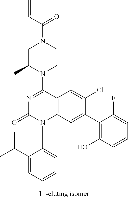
C1C(C)N(C2=NC(=O)N(C3=CC=CC=C3C(C)C)C3=C2C=C(Cl)C(C2=C(O)C=CC=C2F)=C3)CCN1C(C=C)=O
